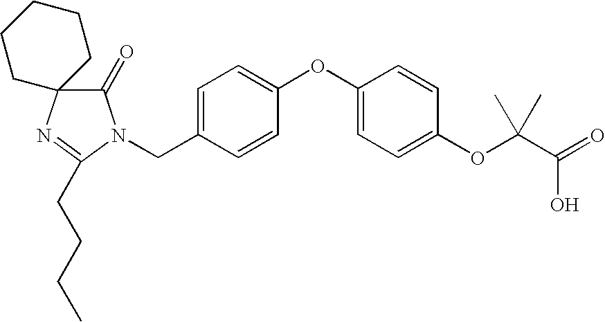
C1(OC2=CC=C(CN3C(=O)C4(N=C3CCCC)CCCCC4)C=C2)=CC=C(OC(C(=O)O)(C)C)C=C1
